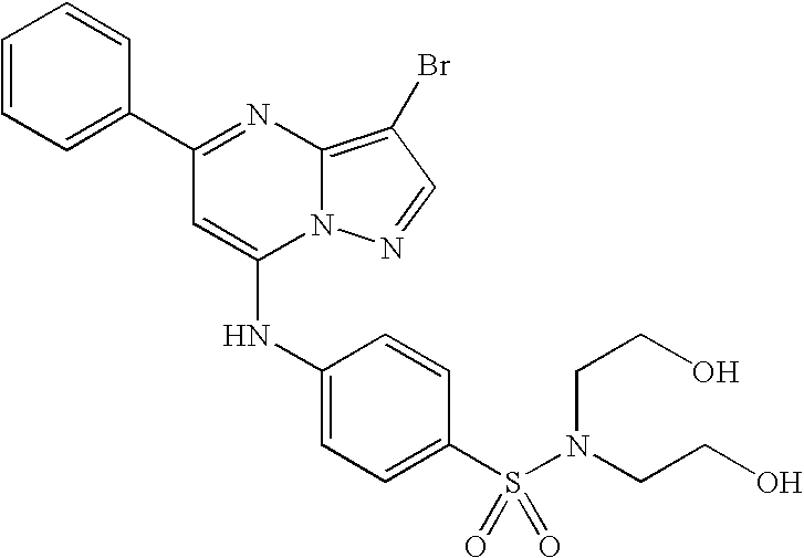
C1=C(C2=NC3=C(Br)C=NN3C(NC3=CC=C(S(N(CCO)CCO)(=O)=O)C=C3)=C2)C=CC=C1
